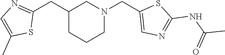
C(C1CCCN(CC2=CN=C(NC(=O)C)S2)C1)C1=NC=C(C)S1
